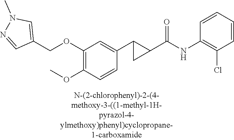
C1(OCC2=CN(C)N=C2)=C(OC)C=CC(C2C(C(NC3=C(Cl)C=CC=C3)=O)C2)=C1
